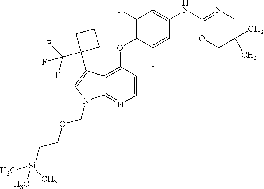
C12=C(OC3=C(F)C=C(NC4=NCC(C)(C)CO4)C=C3F)C=CN=C1N(COCC[Si](C)(C)C)C=C2C1(C(F)(F)F)CCC1
